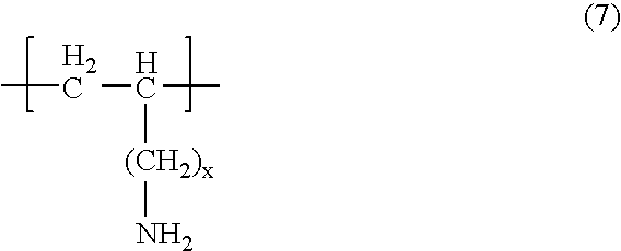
CCC(C)[(CH2)x]N
